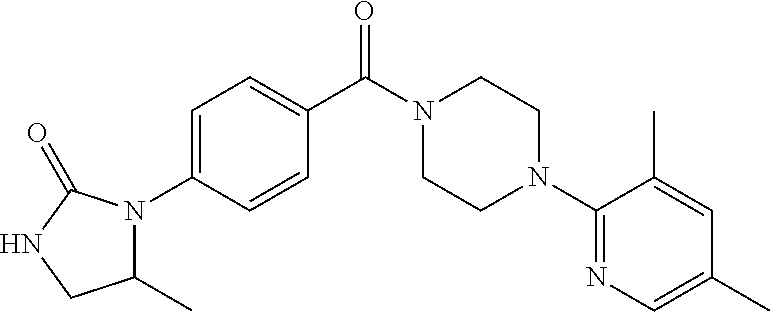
C1=C(N2C(C)CNC2=O)C=CC(C(N2CCN(C3=NC=C(C)C=C3C)CC2)=O)=C1
